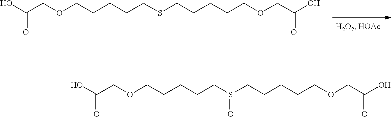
C(OCCCCCSCCCCCOCC(O)=O)C(O)=O.C(OCCCCCS(CCCCCOCC(O)=O)=O)C(O)=O
